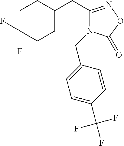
C1C(F)(F)CCC(CC2=NOC(=O)N2CC2=CC=C(C(F)(F)F)C=C2)C1
